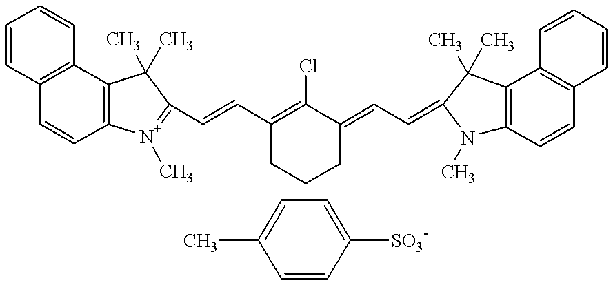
C1=CC([SO3-])=CC=C1C.C1=CC2=C(C=C1)C1=C(C=C2)[N+](C)=C(C=CC2=C(Cl)C(=CC=C3N(C)C4=C(C3(C)C)C3=C(C=C4)C=CC=C3)CCC2)C1(C)C
